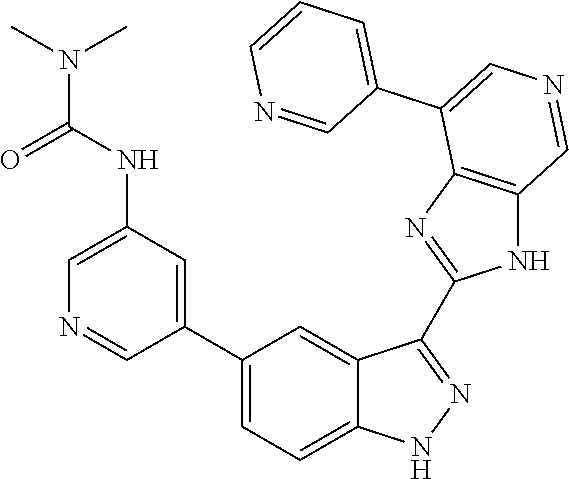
C(NC1=CN=CC(C2=CC=C3C(=C2)C(C2=NC4=C(N2)C=NC=C4C2=CC=CN=C2)=NN3)=C1)(N(C)C)=O
